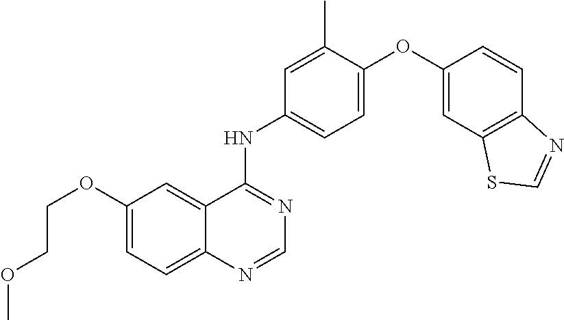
C1=C(OCCOC)C=C2C(=C1)N=CN=C2NC1=CC=C(OC2=CC3=C(C=C2)N=CS3)C(C)=C1
